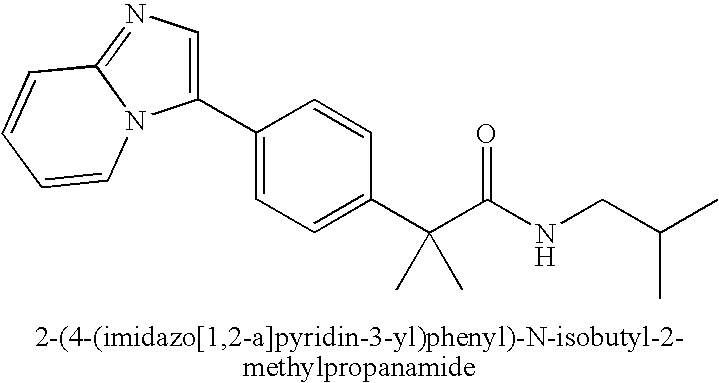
C1(C2=CC=C(C(C(NCC(C)C)=O)(C)C)C=C2)=CN=C2N1C=CC=C2
